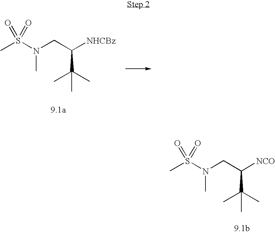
CS(N(CC([NHCBz])C(C)(C)C)C)(=O)=O.CS(N(CC([NCO])C(C)(C)C)C)(=O)=O
